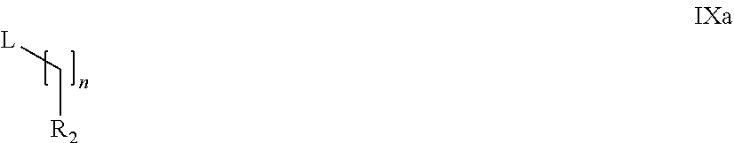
[L]C[R2]
